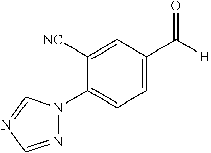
N1(C2=CC=C(C([H])=O)C=C2[NC])N=CN=C1
